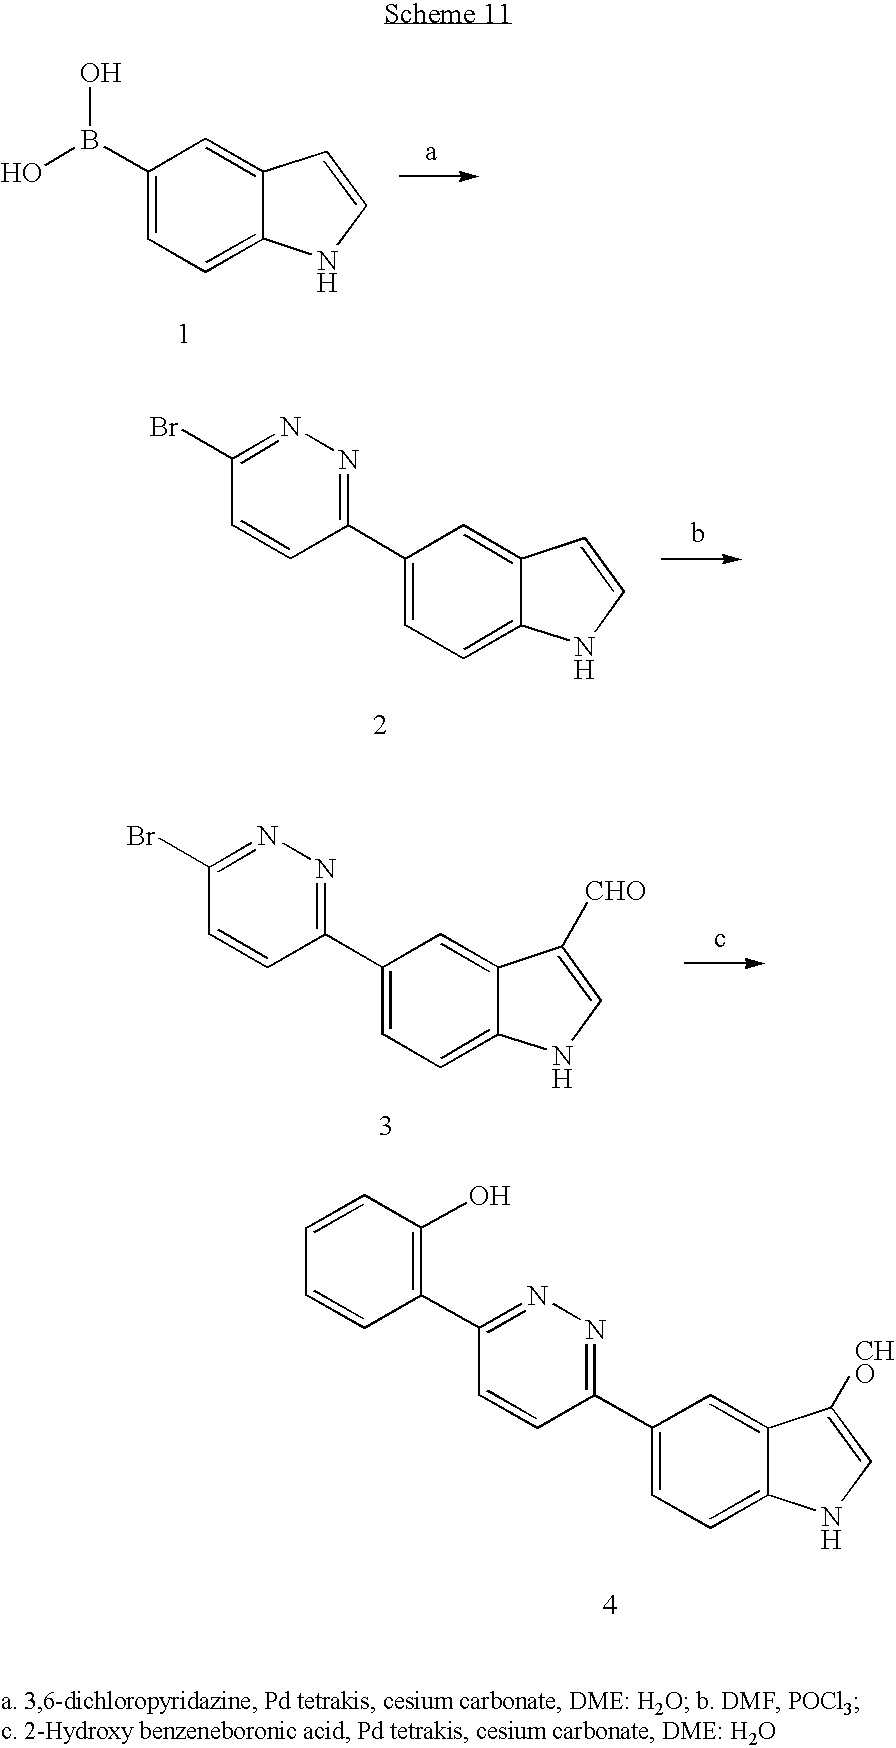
C1(C2=CC=C3C(=C2)C=CN3)=NN=C(Br)C=C1.C1(C2=CC=C3C(=C2)C([CHO])=CN3)=NN=C(Br)C=C1.C1(C2=CC=C3C(=C2)C([CHO])=CN3)=NN=C(C2=C(O)C=CC=C2)C=C1.OB(C1=CC=C2C(=C1)C=CN2)O
